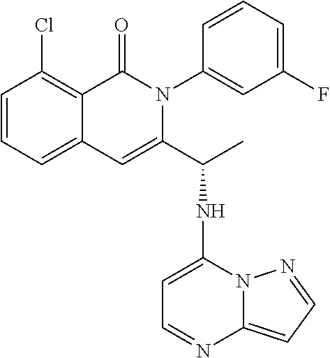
C1=CC=C2C(=C1Cl)C(=O)N(C1=CC(F)=CC=C1)C(C(NC1=CC=NC3=CC=NN13)C)=C2
